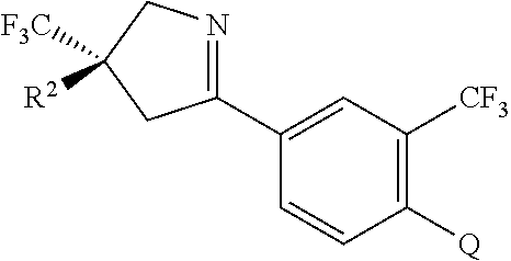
C1(C2=NCC([F3C])([R2])C2)=CC([CF3])=C([Q])C=C1
